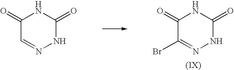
C1(=O)C=NNC(=O)N1.C1(=O)C(Br)=NNC(=O)N1
